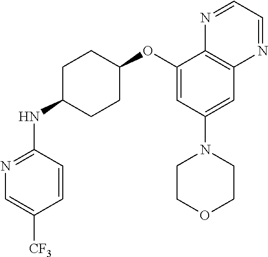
C1(NC2CCC(OC3=CC(N4CCOCC4)=CC4=C3N=CC=N4)CC2)=NC=C([CF3])C=C1
